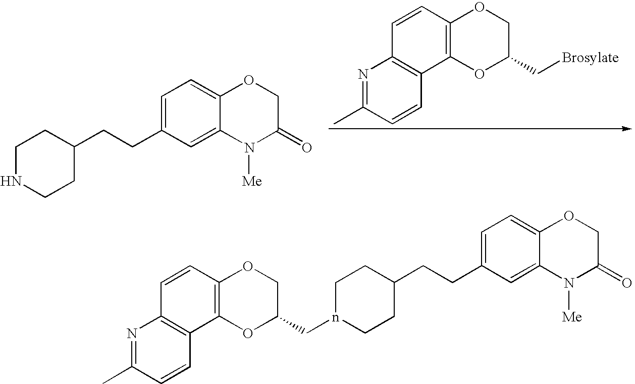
C1NCCC(CCC2=CC=C3C(=C2)N([Me])C(=O)CO3)C1.N1=C(C)C=CC2=C1C=CC1=C2OC(C[Brosylate])CO1.N1=C(C)C=CC2=C1C=CC1=C2OC(Cn2CCC(CCC3=CC=C4C(=C3)N([Me])C(=O)CO4)CC2)CO1
